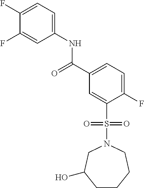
C1(F)=CC=C(NC(C2=CC=C(F)C(S(N3CC(O)CCCC3)(=O)=O)=C2)=O)C=C1F
